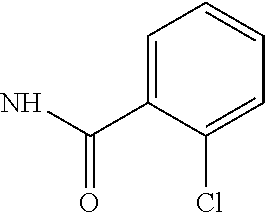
C1=C(C(N)=O)C(Cl)=CC=C1
